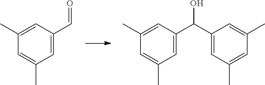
C1(C)=CC(C=O)=CC(C)=C1.C1(C)=CC(C(O)C2=CC(C)=CC(C)=C2)=CC(C)=C1
